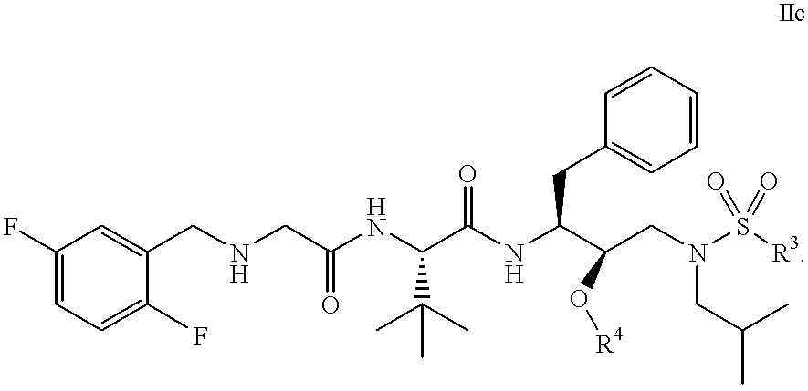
C1=C(F)C(CNCC(NC(C(NC(C(CN(S([R3])(=O)=O)CC(C)C)O[R4])CC2=CC=CC=C2)=O)C(C)(C)C)=O)=CC(F)=C1
